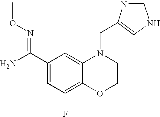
C1=C(C(N)=NOC)C=C2C(=C1F)OCCN2CC1=CNC=N1
